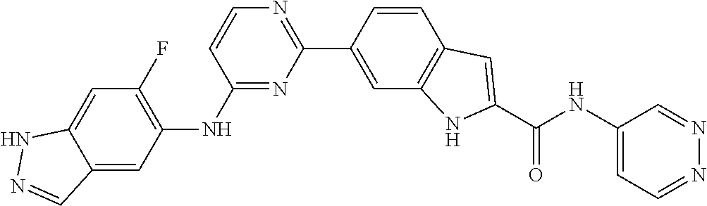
C1=CC(NC2=C(F)C=C3C(=C2)C=NN3)=NC(C2=CC3=C(C=C2)C=C(C(NC2=CC=NN=C2)=O)N3)=N1
